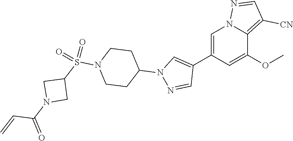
C1=C(C2=CN(C3CCN(S(C4CN(C(=O)C=C)C4)(=O)=O)CC3)N=C2)C=C(OC)C2=C([CN])C=NN12
